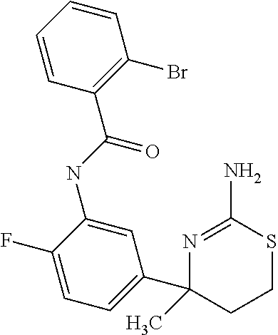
N1=C(N)SCCC1(C1=CC=C(F)C(NC(C2=C(Br)C=CC=C2)=O)=C1)C
